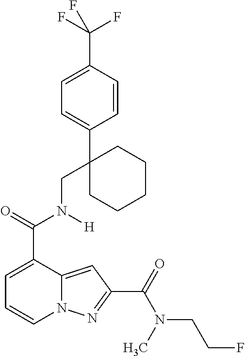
C1=C(C(=O)N(CC2(C3=CC=C(C(F)(F)F)C=C3)CCCCC2)[H])C2=CC(C(=O)N(C)CCF)=NN2C=C1
